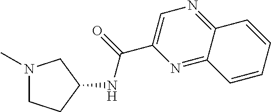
N1(C)CCC(NC(C2=CN=C3C(=N2)C=CC=C3)=O)C1
